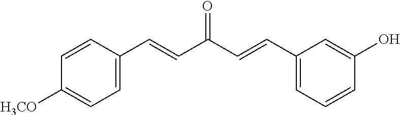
C1=CC(C=CC(C=CC2=CC=CC(O)=C2)=O)=CC=C1[H3CO]
